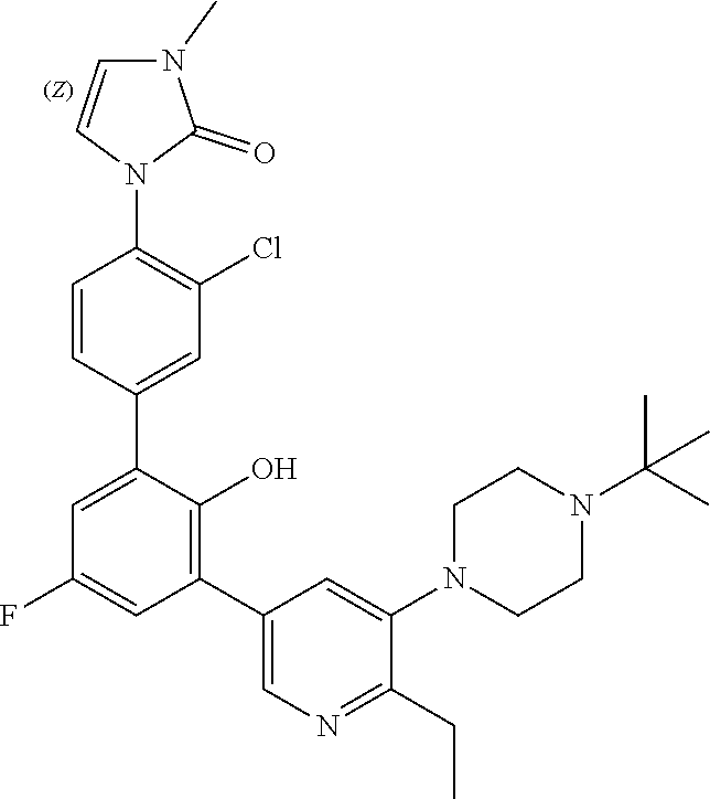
C1=CC(C2=CC(F)=CC(C3=CN=C(CC)C(N4CCN(C(C)(C)C)CC4)=C3)=C2O)=CC(Cl)=C1N1C(=O)N(C)C=C1
